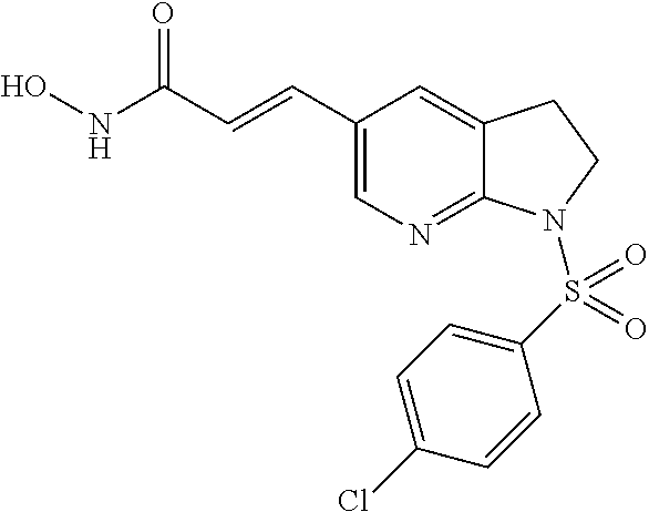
ONC(C=CC1=CN=C2C(=C1)CCN2S(C1=CC=C(Cl)C=C1)(=O)=O)=O
